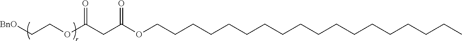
C(CC)CCCCCCCCCCCCCCCOC(CC(OCC[BnO])=O)=O
